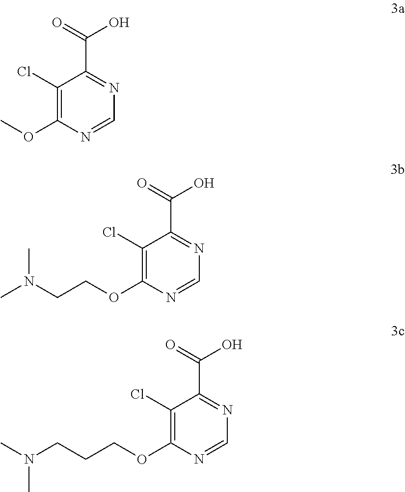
C1(Cl)=C(OC)N=CN=C1C(=O)O.C1(Cl)=C(OCCN(C)C)N=CN=C1C(=O)O.C1(Cl)=C(OCCCN(C)C)N=CN=C1C(=O)O
